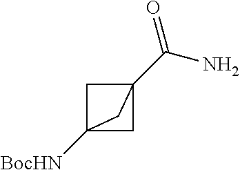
C12([BocHN])CC(C(N)=O)(C1)C2
